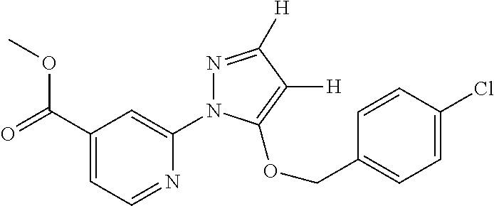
C1(C(=O)OC)=CC=NC(N2N=C([H])C([H])=C2OCC2=CC=C(Cl)C=C2)=C1
